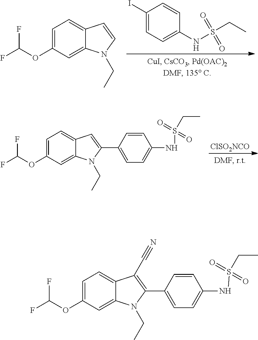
C1=C(OC(F)F)C=C2C(=C1)C=CN2CC.C1(I)=CC=C(NS(CC)(=O)=O)C=C1.C1=C(OC(F)F)C=C2C(=C1)C=C(C1=CC=C(NS(CC)(=O)=O)C=C1)N2CC.[ClSO2NCO].C1=C(OC(F)F)C=C2C(=C1)C(C#N)=C(C1=CC=C(NS(CC)(=O)=O)C=C1)N2CC
